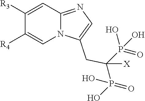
C1([R3])=CC2=NC=C(CC(P(O)(=O)O)([X])P(=O)(O)O)N2C=C1[R4]
